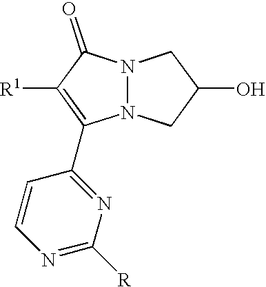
C1=CN=C([R])N=C1C1=C([R1])C(=O)N2N1CC(O)C2
